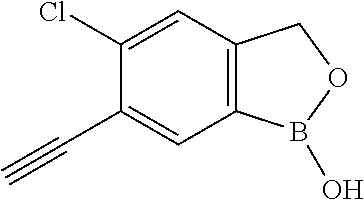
C12=C(C=C(Cl)C(C#C)=C1)COB2O
